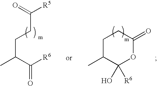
C1C(C)C(O)([R6])OC(=O)C1.CC(CCC(=O)[R5])C(=O)[R6]
